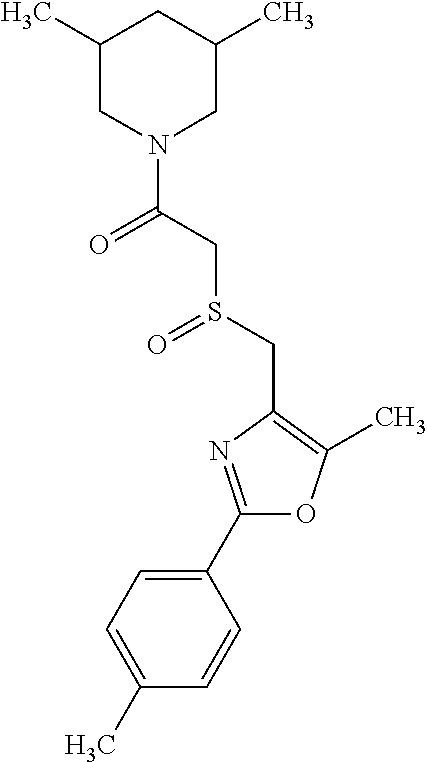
C1(C2=NC(CS(=O)CC(=O)N3CC(C)CC(C)C3)=C(C)O2)=CC=C(C)C=C1
